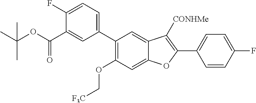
C1(C2=C(OC[F3C])C=C3C(=C2)C([CONHMe])=C(C2=CC=C(F)C=C2)O3)=CC=C(F)C(C(OC(C)(C)C)=O)=C1
